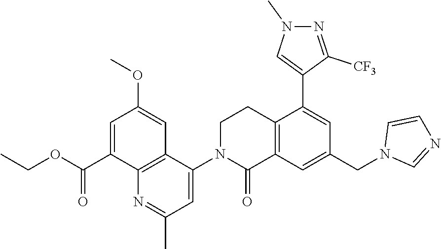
C1N(C2=CC(C)=NC3=C2C=C(OC)C=C3C(OCC)=O)C(=O)C2=C(C1)C(C1=CN(C)N=C1[CF3])=CC(CN1C=NC=C1)=C2
